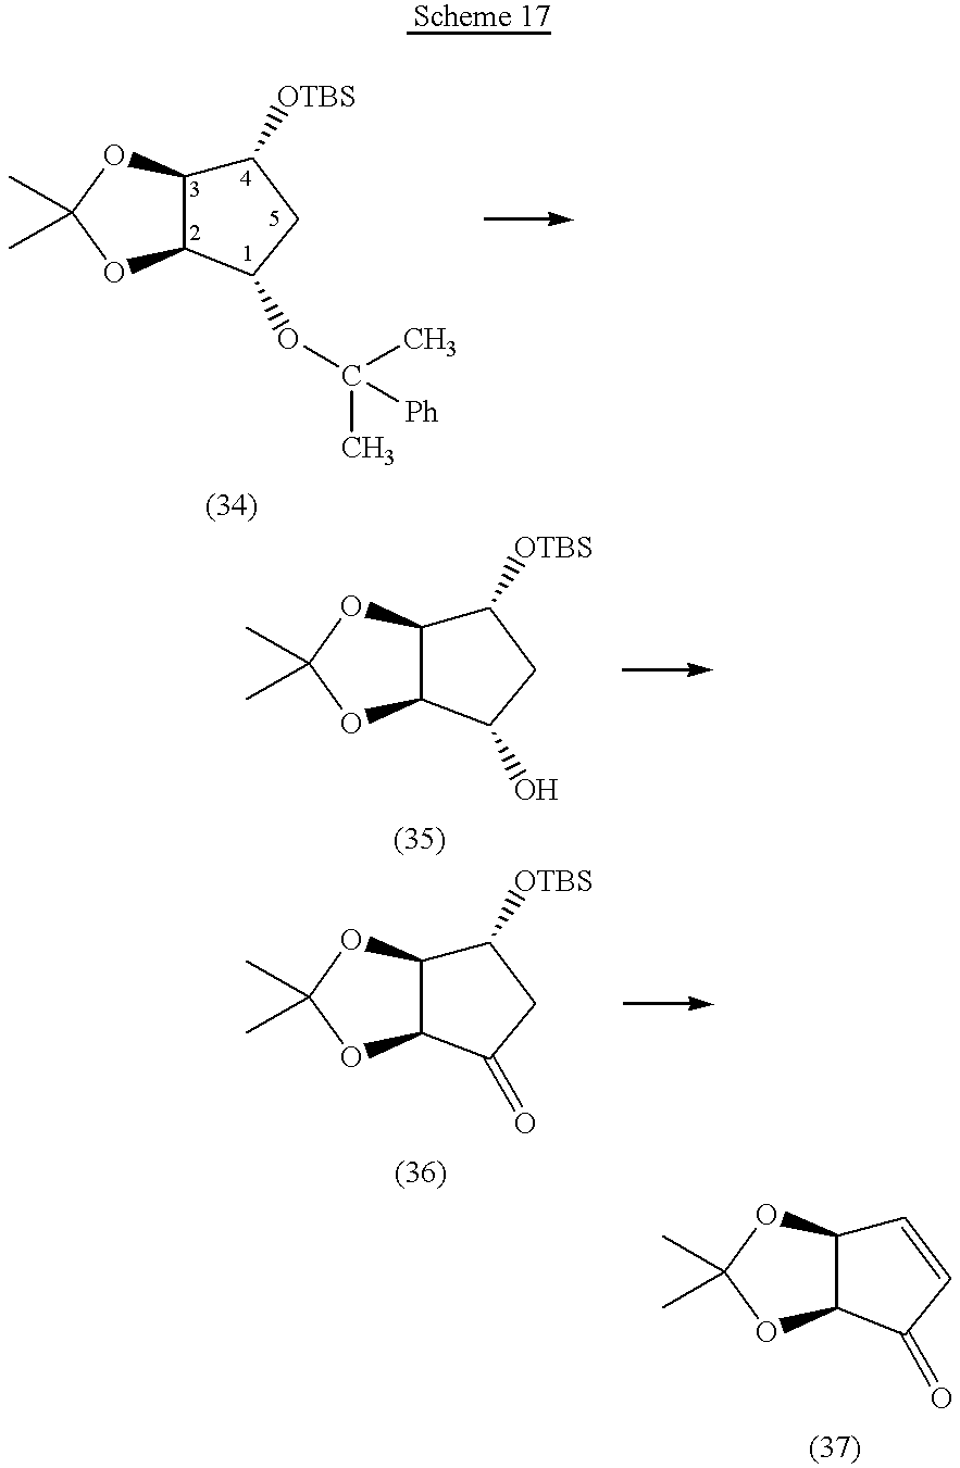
C1([OTBS])C2C(C(OC(C)([Ph])C)C1)OC(C)(C)O2.C1([OTBS])C2C(C(O)C1)OC(C)(C)O2.C1([OTBS])C2C(C(=O)C1)OC(C)(C)O2.C1=CC(=O)C2C1OC(C)(C)O2
